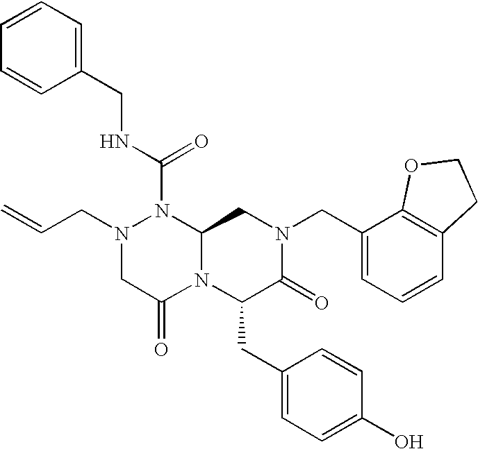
N1(CC=C)CC(=O)N2C(N1C(NCC1=CC=CC=C1)=O)CN(CC1=CC=CC3=C1OCC3)C(=O)C2CC1=CC=C(O)C=C1
